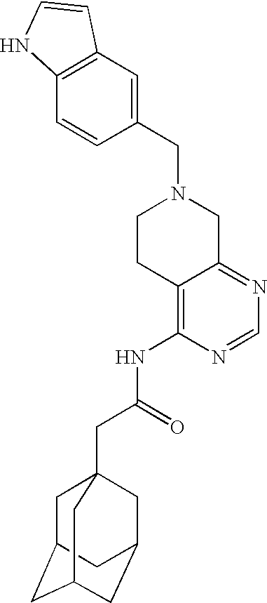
C1(CN2CCC3=C(NC(CC45CC6CC(CC(C4)C6)C5)=O)N=CN=C3C2)=CC2=C(C=C1)NC=C2
